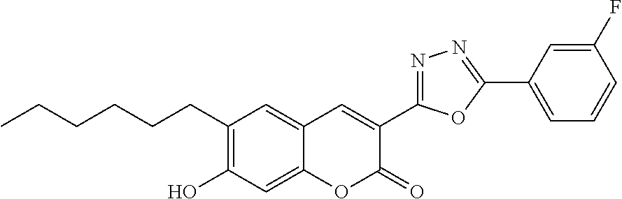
CCCCCCC1=C(O)C=C2C(=C1)C=C(C1=NN=C(C3=CC=CC(F)=C3)O1)C(=O)O2
